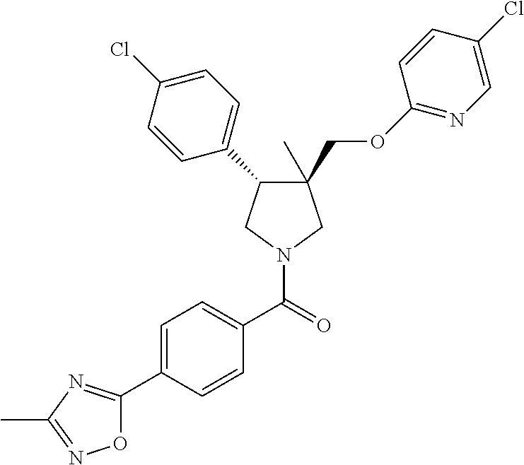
C1(C)(COC2=NC=C(Cl)C=C2)C(C2=CC=C(Cl)C=C2)CN(C(=O)C2=CC=C(C3=NC(C)=NO3)C=C2)C1
